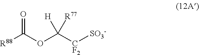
[R88]C(OC([CF2][SO3-])([R77])[H])=O
